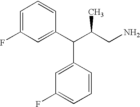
C1=C(F)C=C(C(C2=CC(F)=CC=C2)C(CN)C)C=C1
